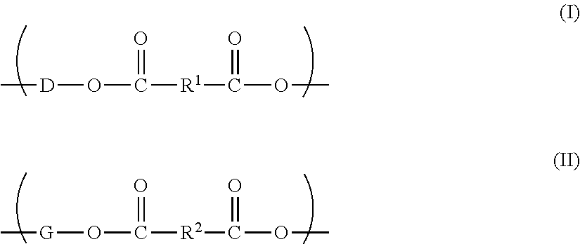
C[D]OC([R1]C(OC)=O)=O.C[G]OC([R2]C(OC)=O)=O
